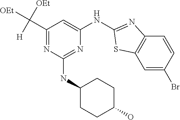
C1(NC2CCC(O)CC2)=NC(NC2=NC3=C(C=C(Br)C=C3)S2)=CC(C([OEt])([OEt])[H])=N1
